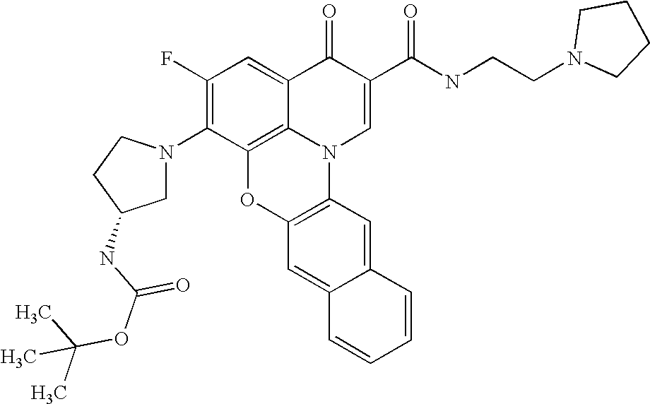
C1(F)=C(N2CC(NC(OC(C)(C)C)=O)CC2)C2=C3C(=C1)C(=O)C(C(NCCN1CCCC1)=O)=CN3C1=C(O2)C=C2C(=C1)C=CC=C2
